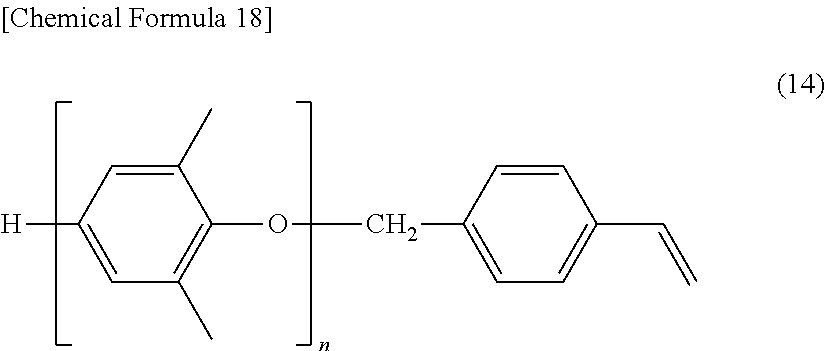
C1(C)=CC([H])=CC(C)=C1OCC1=CC=C(C=C)C=C1
